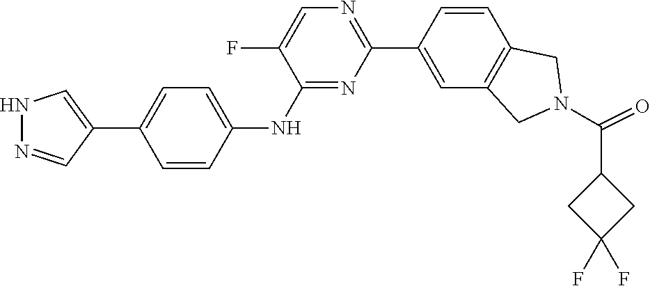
O=C(N1CC2=C(C=CC(C3=NC=C(F)C(NC4=CC=C(C5=CNN=C5)C=C4)=N3)=C2)C1)C1CC(F)(F)C1
